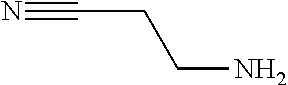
C(CN)C#N
